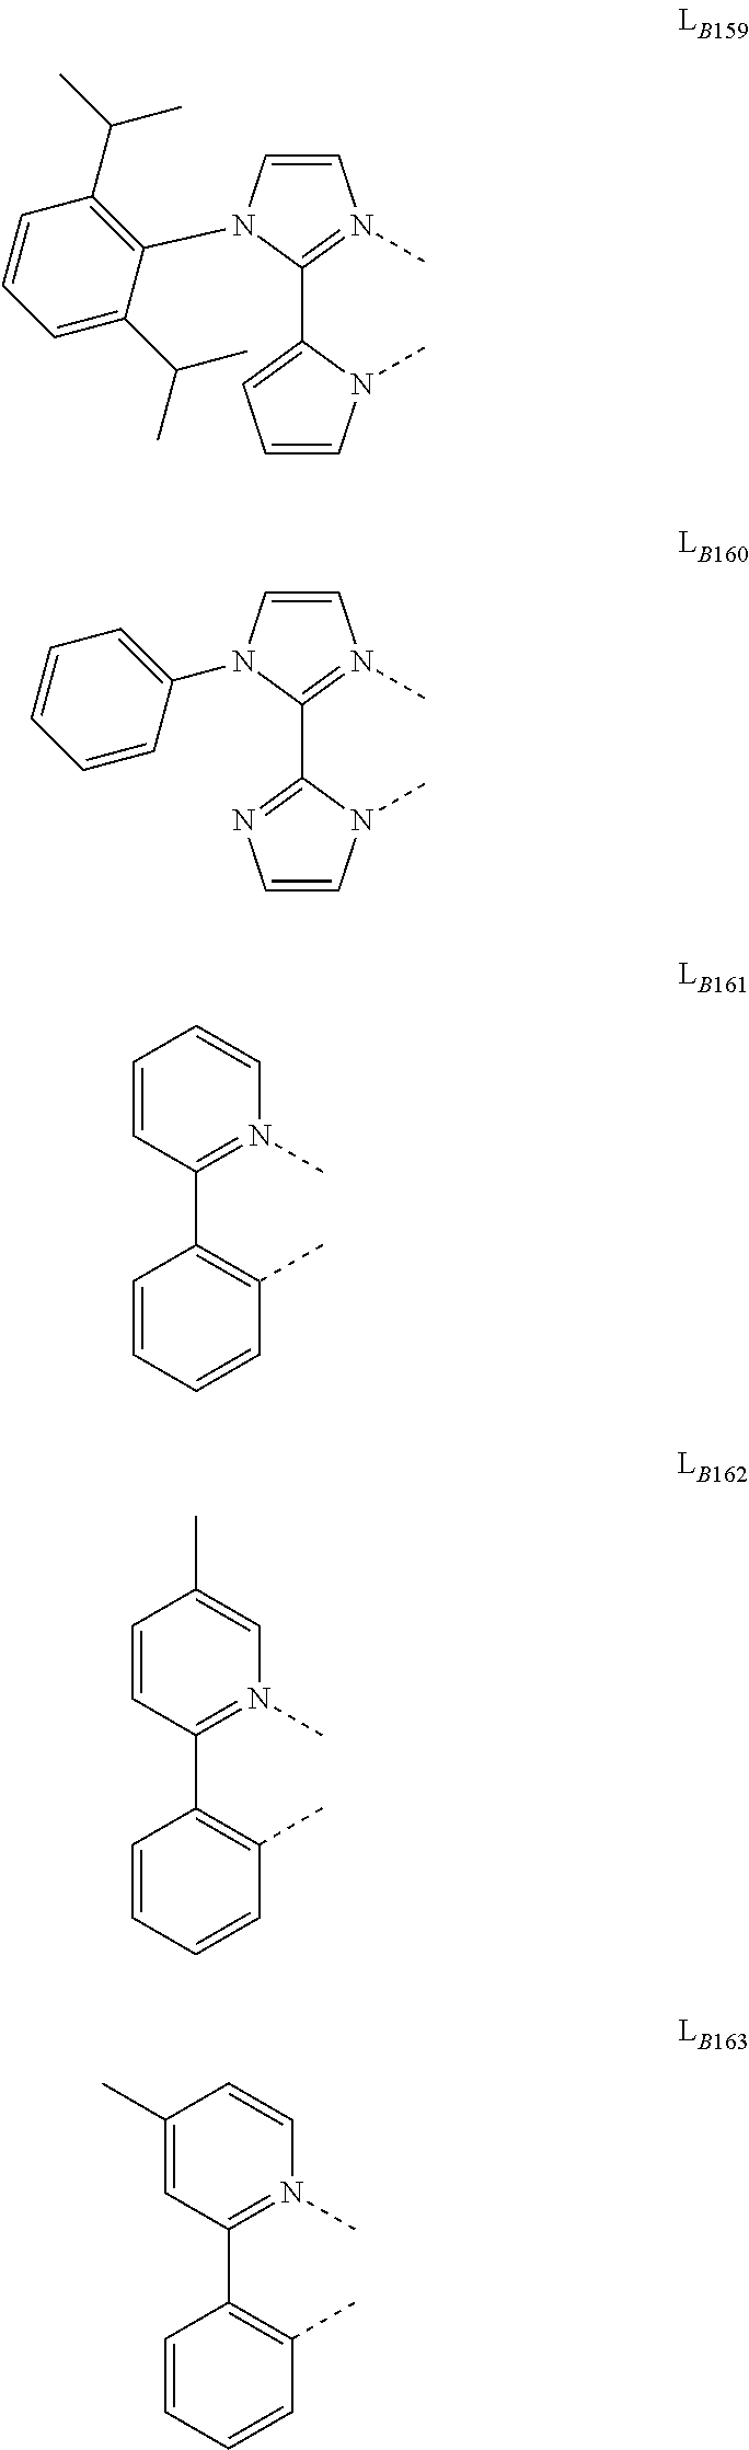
C1=CN(C)=C(C2=CC=CN2C)N1C1=C(C(C)C)C=CC=C1C(C)C.C1=CN(C)=C(C2=NC=CN2C)N1C1=CC=CC=C1.C1=CC(C2=C(C)C=CC=C2)=N(C)C=C1.C1=CC(C2=C(C)C=CC=C2)=N(C)C=C1C.C1(C)=CC(C2=C(C)C=CC=C2)=N(C)C=C1
